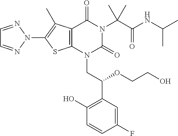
C12=C(N(CC(C3=C(O)C=CC(F)=C3)OCCO)C(=O)N(C(C(NC(C)C)=O)(C)C)C1=O)SC(N1N=CC=N1)=C2C
